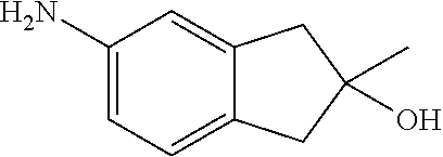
C1(N)=CC=C2C(=C1)CC(C)(O)C2
